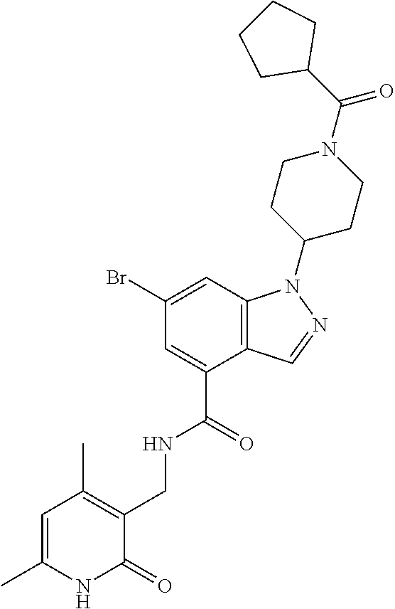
BrC1=CC2=C(C(C(=O)NCC3=C(C)C=C(C)NC3=O)=C1)C=NN2C1CCN(C(C2CCCC2)=O)CC1
